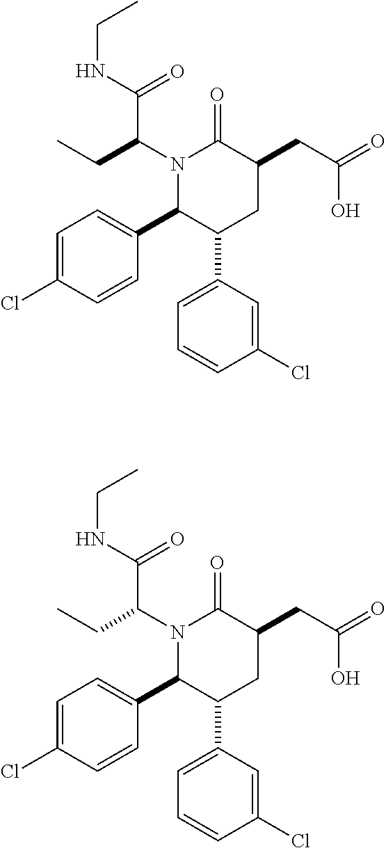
N1(C(CC)C(NCC)=O)C(C2=CC=C(Cl)C=C2)C(C2=CC=CC(Cl)=C2)CC(CC(=O)O)C1=O.N1(C(CC)C(NCC)=O)C(C2=CC=C(Cl)C=C2)C(C2=CC=CC(Cl)=C2)CC(CC(=O)O)C1=O
